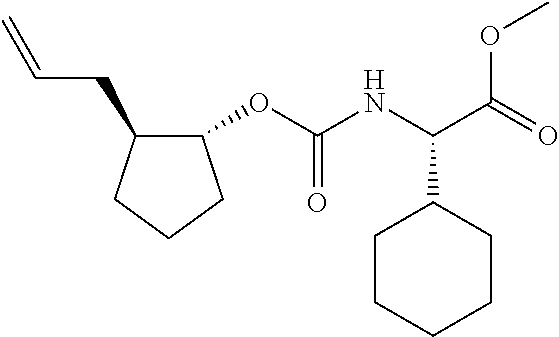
C1(OC(NC(C(=O)OC)C2CCCCC2)=O)C(CC=C)CCC1
